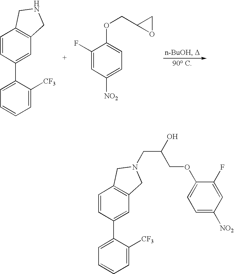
C1=C(C2=CC3=C(C=C2)CNC3)C([CF3])=CC=C1.C1(F)=CC([NO2])=CC=C1OCC1OC1.C1=C(C2=CC3=C(C=C2)CN(CC(O)COC2=CC=C([NO2])C=C2F)C3)C([CF3])=CC=C1
